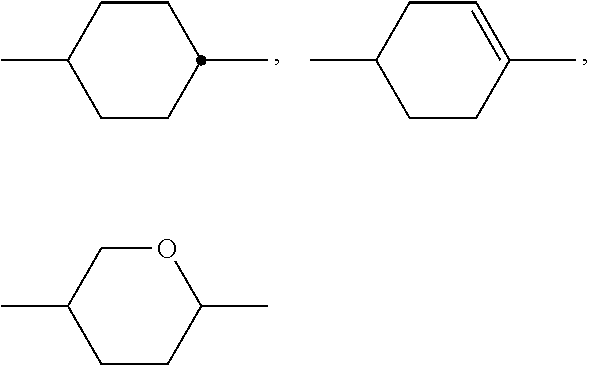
C1CC(C)CCC1C.C1CC(C)=CCC1C.C1CC(C)OCC1C
